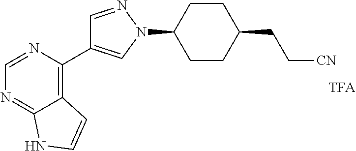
C12=C(C3=CN(C4CCC(CC[CN])CC4)N=C3)N=CN=C1NC=C2
